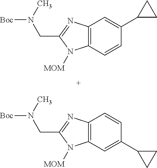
C12=C(C=CC(C3CC3)=C1)N([MOM])C(CN([Boc])C)=N2.C12=C(C=C(C3CC3)C=C1)N([MOM])C(CN([Boc])C)=N2
